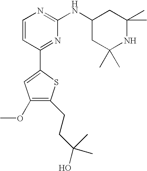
C1=CC(C2=CC(OC)=C(CCC(O)(C)C)S2)=NC(NC2CC(C)(C)NC(C)(C)C2)=N1
